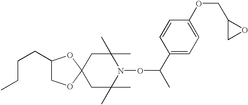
C1C(C)(C)N(OC(C)C2=CC=C(OCC3CO3)C=C2)C(C)(C)CC12OCC(CCCC)O2
